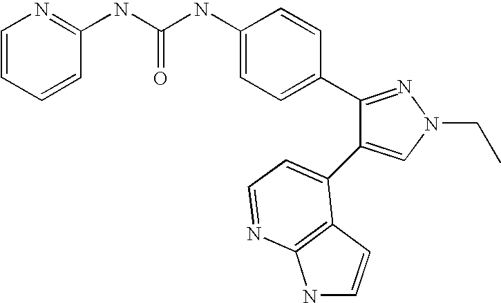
C(NC1=CC=C(C2=NN(CC)C=C2C2=CC=NC3=C2C=CN3)C=C1)(=O)NC1=NC=CC=C1
